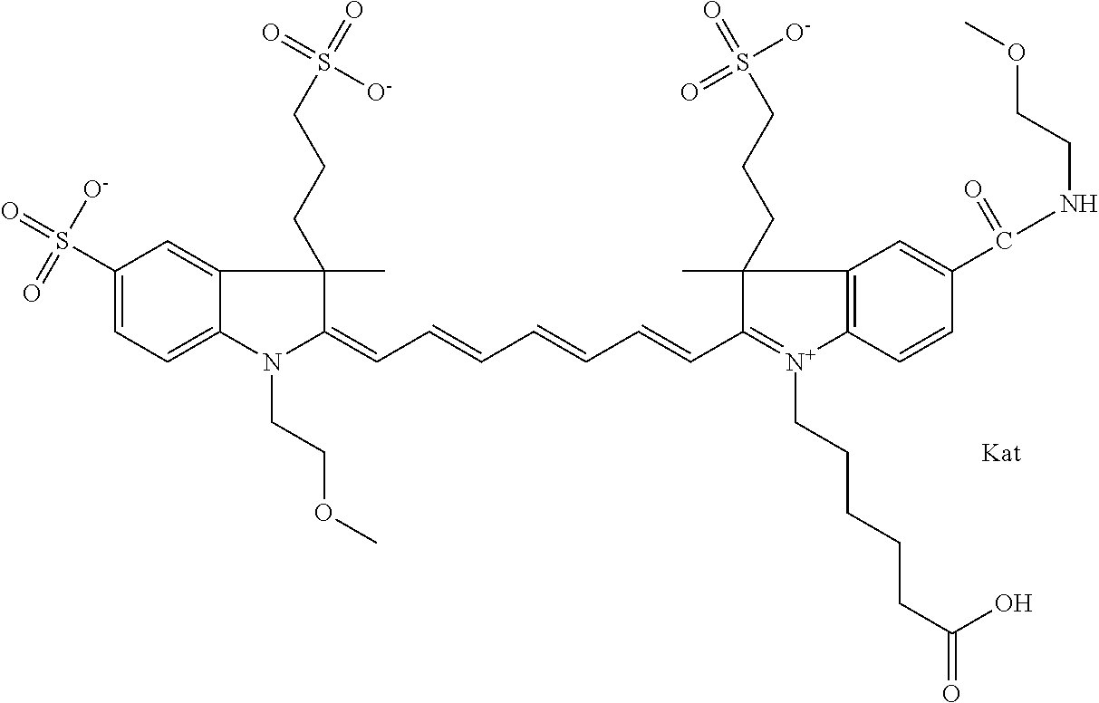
C1(S(=O)(=O)[O-])=CC=C2C(=C1)C(C)(CCCS(=O)(=O)[O-])C(=CC=CC=CC=CC1=[N+](CCCCCC(=O)O)C3=C(C1(C)CCCS(=O)(=O)[O-])C=C(C(NCCOC)=O)C=C3)N2CCOC
